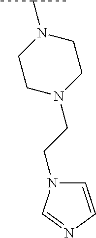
C1N(C(C)C)CCN(CCN2C=CN=C2)C1
